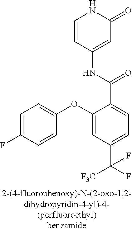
C1=CC(NC(C2=CC=C(C(F)([F3C])F)C=C2OC2=CC=C(F)C=C2)=O)=CC(=O)N1
